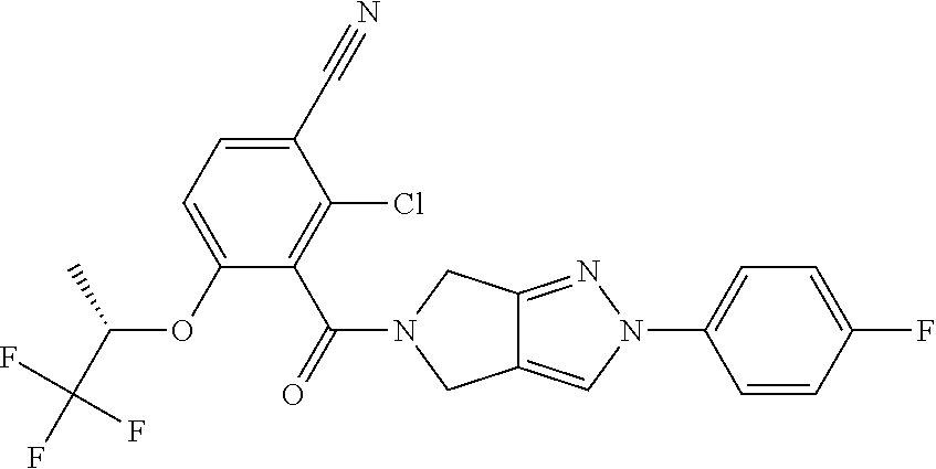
O(C1=CC=C(C#N)C(Cl)=C1C(=O)N1CC2=CN(C3=CC=C(F)C=C3)N=C2C1)C(C(F)(F)F)C
